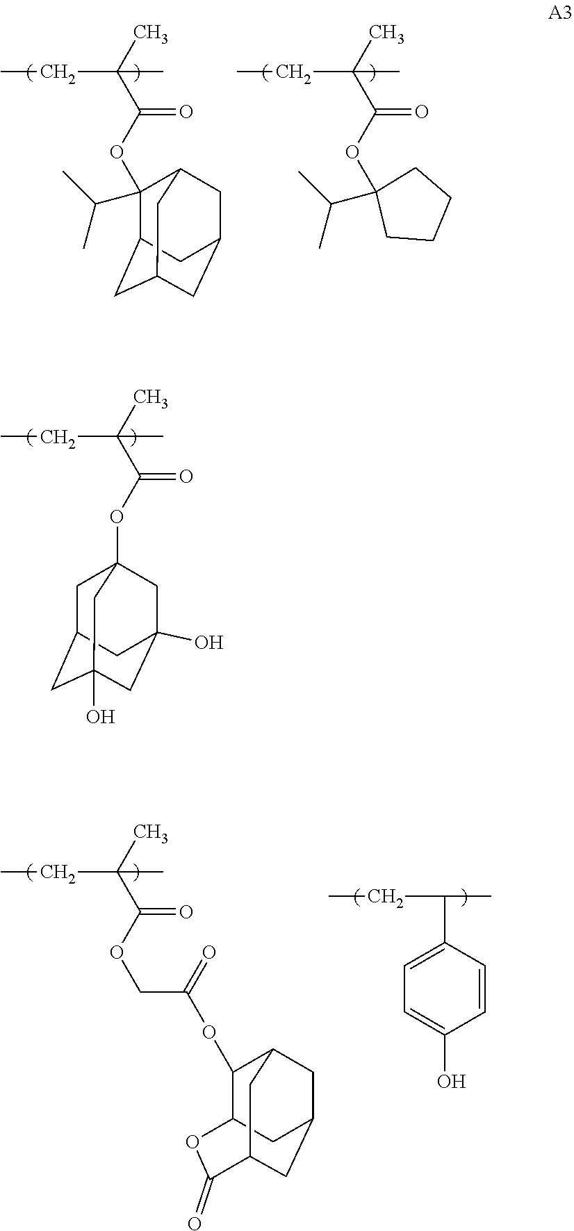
C(C(CC)(C)C)(OC1(C(C)C)CCCC1)=O.C(C(CC)(C)C)(OC1(C(C)C)C2CC3CC(CC1C3)C2)=O.C(C(CC)(C)C)(OC12CC3CC(O)(CC(O)(C1)C3)C2)=O.C(CC)(C)C1=CC=C(O)C=C1.C(C(CC)(C)C)(OCC(OC1C2OC(=O)C3CC(CC1C3)C2)=O)=O
